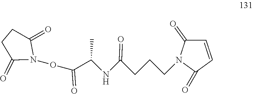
C(C(NC(CCCN1C(=O)C=CC1=O)=O)C)(ON1C(=O)CCC1=O)=O
